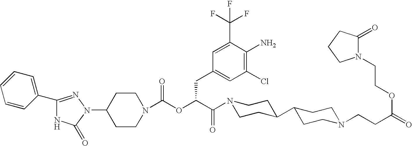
C1(N2N=C(C3=CC=CC=C3)NC2=O)CCN(C(OC(C(=O)N2CCC(C3CCN(CCC(=O)OCCN4C(=O)CCC4)CC3)CC2)CC2=CC(Cl)=C(N)C(C(F)(F)F)=C2)=O)CC1
